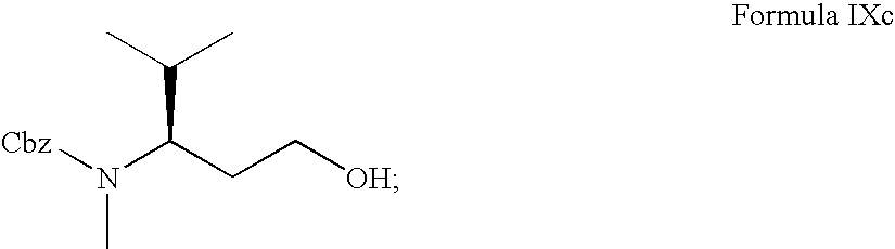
C(C(C)C)(CC[OH])N([Cbz])C
